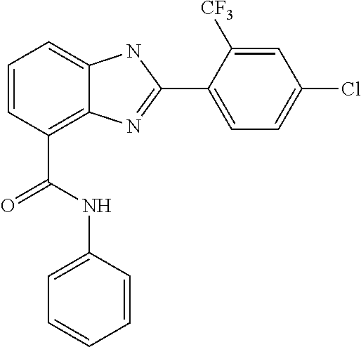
C1=CC(C(NC2=CC=CC=C2)=O)=C2C(=C1)NC(C1=CC=C(Cl)C=C1[CF3])=N2
